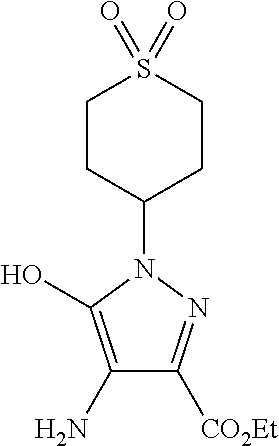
C1CC(N2C(O)=C(N)C([CO2Et])=N2)CCS1(=O)=O
